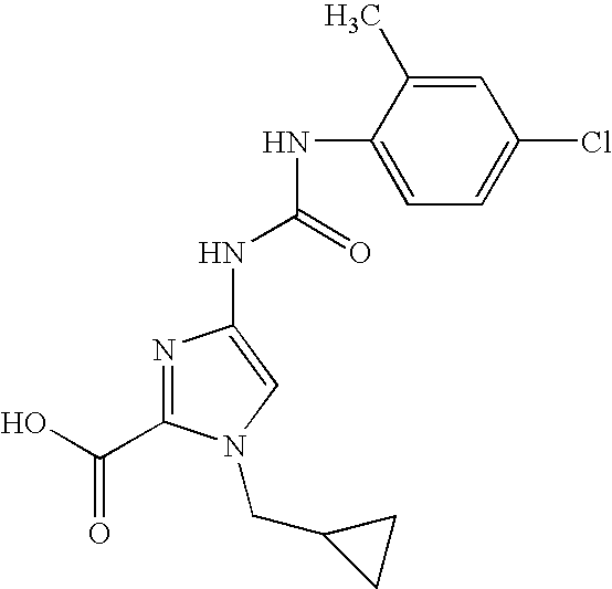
N1=C(C(O)=O)N(CC2CC2)C=C1NC(NC1=CC=C(Cl)C=C1C)=O
